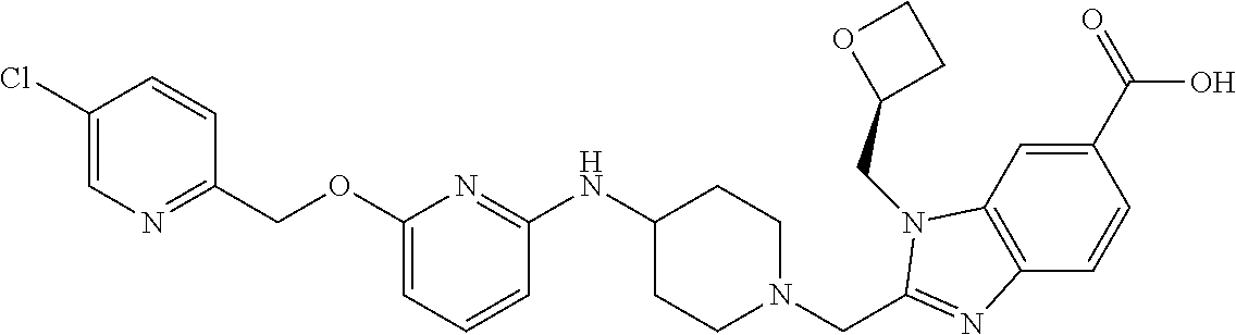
C1(C(=O)O)=CC2=C(C=C1)N=C(CN1CCC(NC3=NC(OCC4=NC=C(Cl)C=C4)=CC=C3)CC1)N2CC1CCO1
